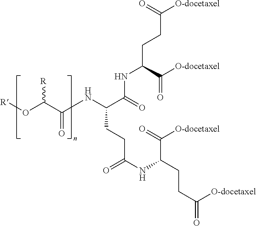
[R]OC(C(NC(C(=O)NC(CCC([O-docetaxel])=O)C([O-docetaxel])=O)CCC(NC(CCC(=O)[O-docetaxel])C(=O)[O-docetaxel])=O)=O)[R]
